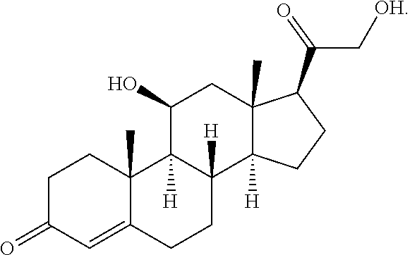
C1C(=O)C=C2C(C)(C1)C1([H])C([H])(CC2)C2([H])C(C)(CC1O)C(C(C[OH])=O)CC2
